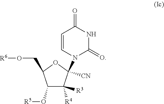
C1=CN(C2([CN])C([R3])([R4])C(O[R5])C(CO[R6])O2)C(=O)NC1=O
